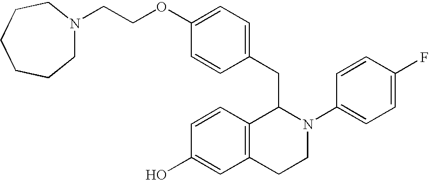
C1=C(OCCN2CCCCCC2)C=CC(CC2C3=C(CCN2C2=CC=C(F)C=C2)C=C(O)C=C3)=C1
